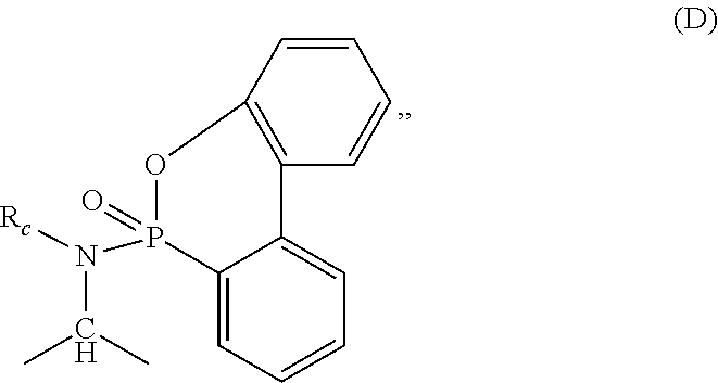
N(C(C)C)(P1(=O)OC2=C(C3=CC=CC=C13)C=CC=C2)[Rc]
